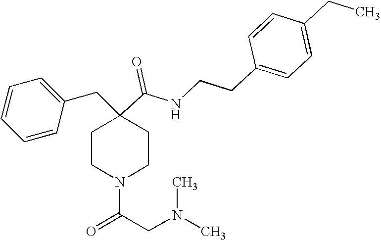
C1=CC=CC(CC2(C(=O)NCCC3=CC=C(CC)C=C3)CCN(C(CN(C)C)=O)CC2)=C1
